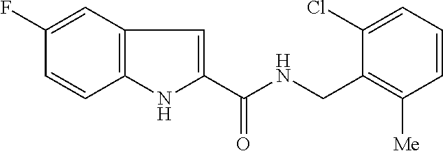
C1(F)=CC2=C(C=C1)NC(C(NCC1=C([Me])C=CC=C1Cl)=O)=C2
